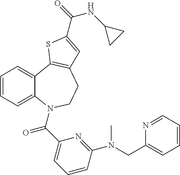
C1=CC=C2C(=C1)C1=C(CCN2C(C2=CC=CC(N(CC3=CC=CC=N3)C)=N2)=O)C=C(C(=O)NC2CC2)S1
